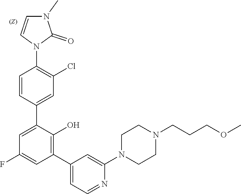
C1CN(C2=CC(C3=C(O)C(C4=CC(Cl)=C(N5C=CN(C)C5=O)C=C4)=CC(F)=C3)=CC=N2)CCN1CCCOC
